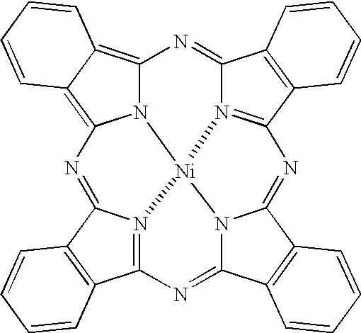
N12C3=C4C(=C1N=C1N5=C(C6=C1C=CC=C6)N=C1N6C(=NC7=N(C(=N3)C3=C7C=CC=C3)[Ni]256)C2=C1C=CC=C2)C=CC=C4
